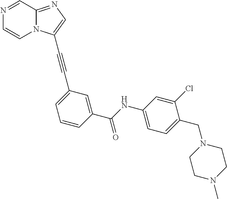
N1=CC2=NC=C(C#CC3=CC=CC(C(NC4=CC=C(CN5CCN(C)CC5)C(Cl)=C4)=O)=C3)N2C=C1
